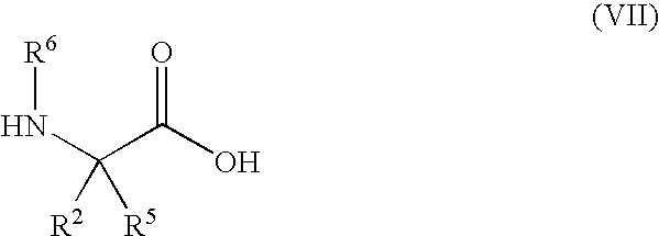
C(C(O)=O)(N[R6])([R2])[R5]
